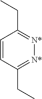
C1=CC(CC)=[N*][N*]=C1CC
